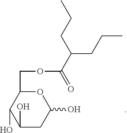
O1C(COC(=O)C(CCC)CCC)C(O)C(O)CC1O
